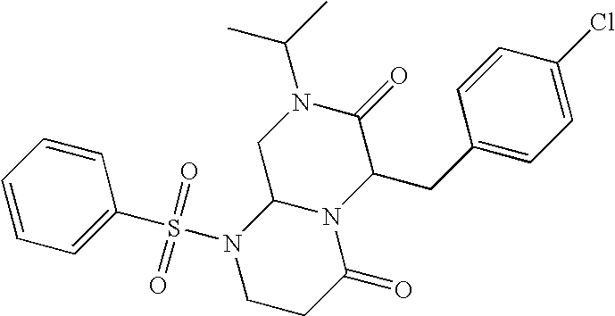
C1=CC=C(S(N2CCC(=O)N3C2CN(C(C)C)C(=O)C3CC2=CC=C(Cl)C=C2)(=O)=O)C=C1
